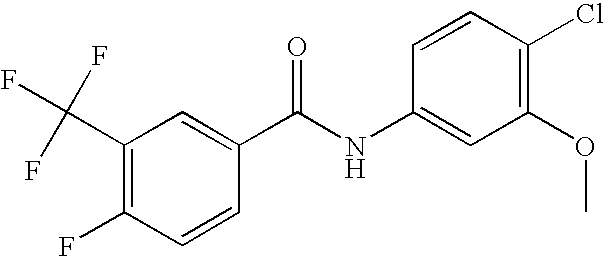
C(C1=C(F)C=CC(C(NC2=CC(OC)=C(Cl)C=C2)=O)=C1)(F)(F)F
